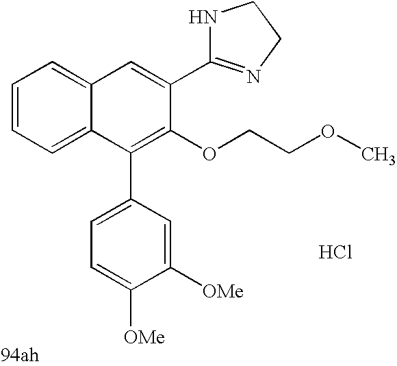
C1=C(C2=NCCN2)C(OCCOC)=C(C2=CC=C([OMe])C([OMe])=C2)C2=CC=CC=C12.Cl
